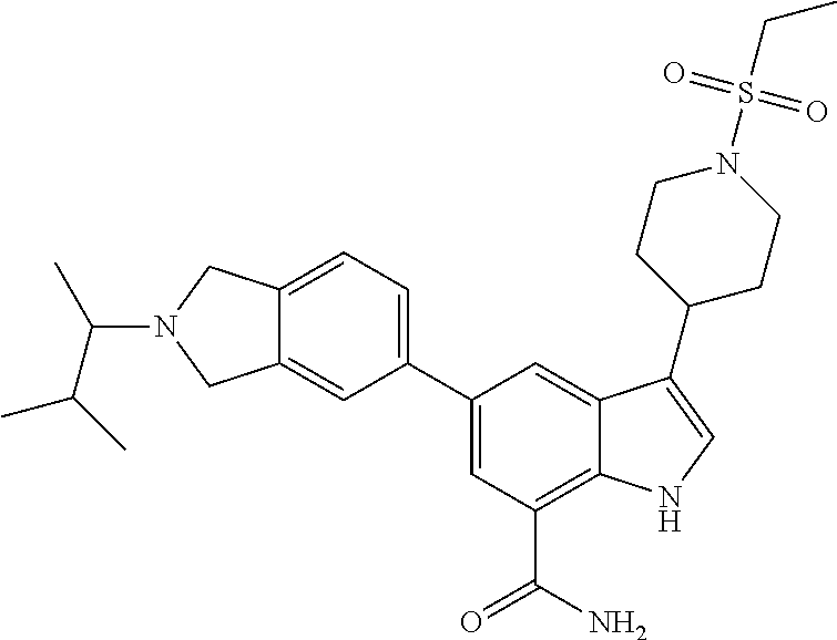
C1=C(C2=CC=C3C(=C2)CN(C(C)C(C)C)C3)C=C2C(=C1C(N)=O)NC=C2C1CCN(S(=O)(=O)CC)CC1
